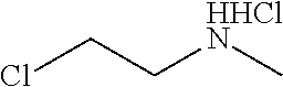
ClCC[HHClN]C
